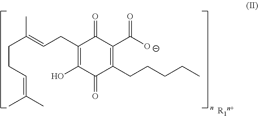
CC(=CCC1=C(O)C(=O)C(CCCCC)=C(C([O-])=O)C1=O)CCC=C(C)C
